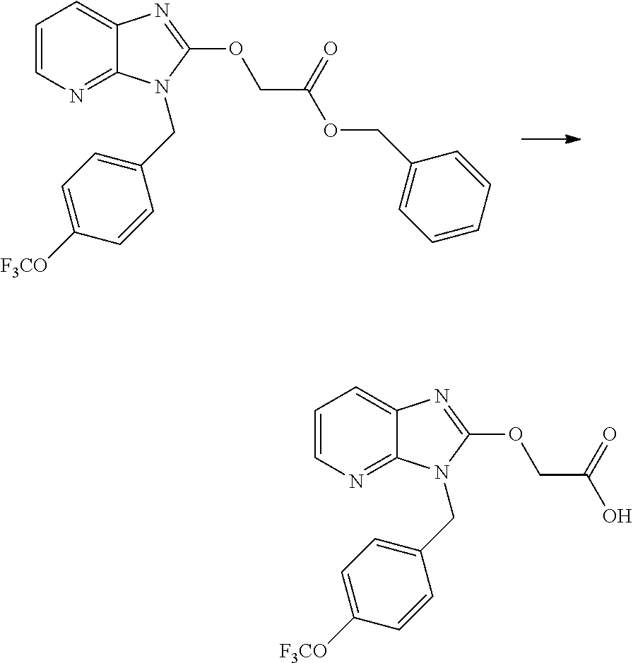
C1=CN=C2C(=C1)N=C(OCC(OCC1=CC=CC=C1)=O)N2CC1=CC=C([F3CO])C=C1.C1=CN=C2C(=C1)N=C(OCC(O)=O)N2CC1=CC=C([F3CO])C=C1
